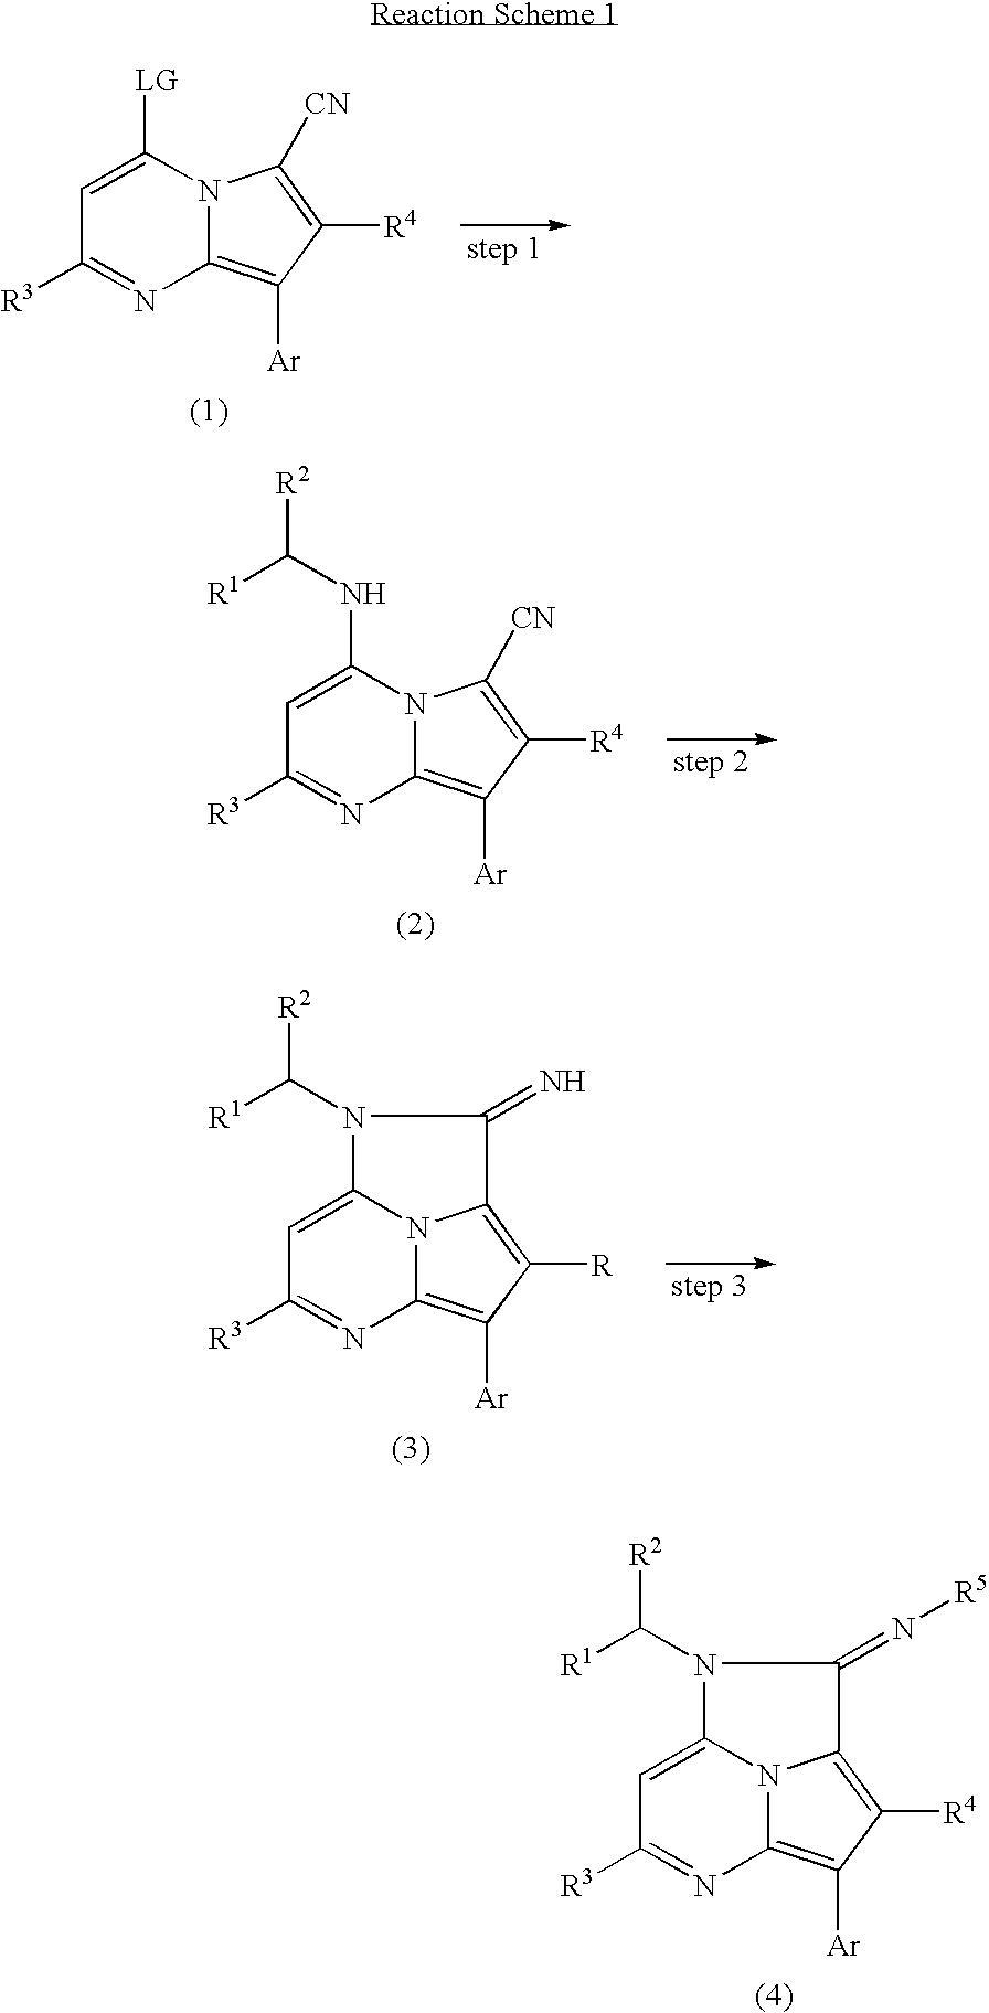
C1=C([LG])N2C(=C([Ar])C([R4])=C2[CN])N=C1[R3].C1=C(NC([R1])[R2])N2C(=C([Ar])C([R4])=C2[CN])N=C1[R3].C1=C2N(C([R1])[R2])C(=N)C3=C([R])C([Ar])=C(N=C1[R3])N32.C1=C2N(C([R1])[R2])C(=N[R5])C3=C([R4])C([Ar])=C(N=C1[R3])N32
